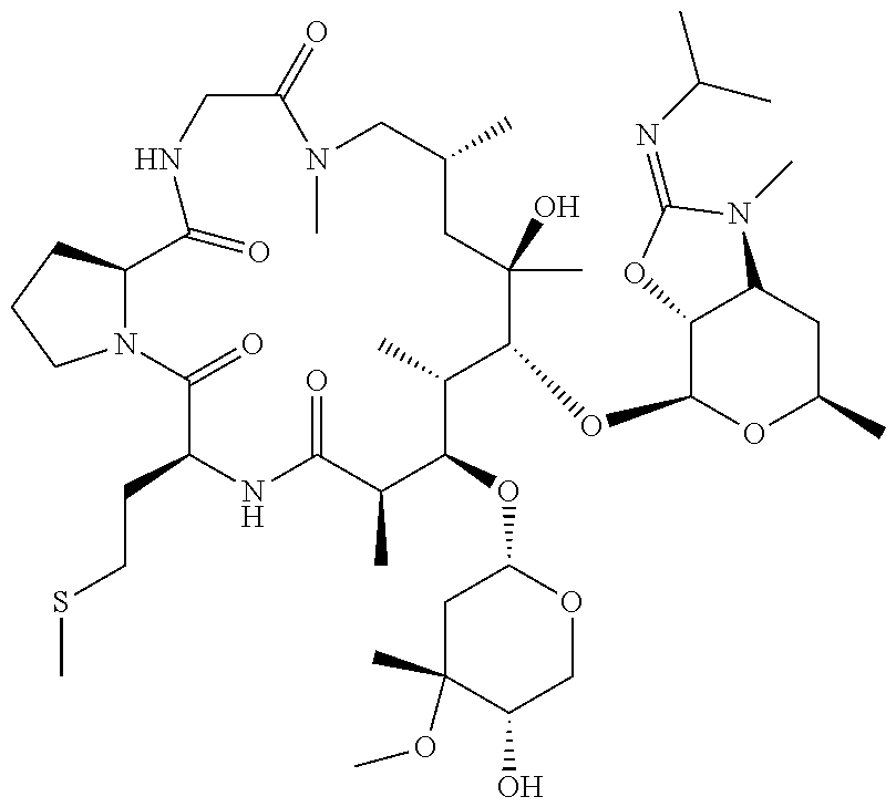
N12C(CCC1)C(=O)NCC(=O)N(C)CC(C)CC(C)(O)C(OC1OC(C)CC3C1OC(=NC(C)C)N3C)C(C)C(OC1CC(C)(OC)C(O)CO1)C(C)C(=O)NC(CCSC)C2=O
